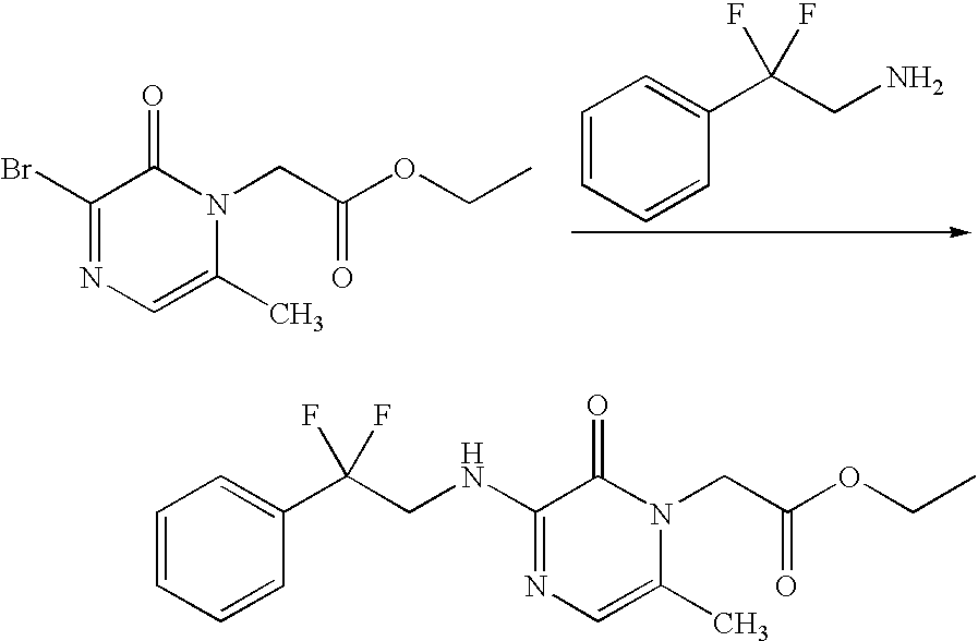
C1(Br)=NC=C(C)N(CC(=O)OCC)C1=O.C1=CC=CC(C(CN)(F)F)=C1.C1=CC=CC(C(CNC2=NC=C(C)N(CC(=O)OCC)C2=O)(F)F)=C1
